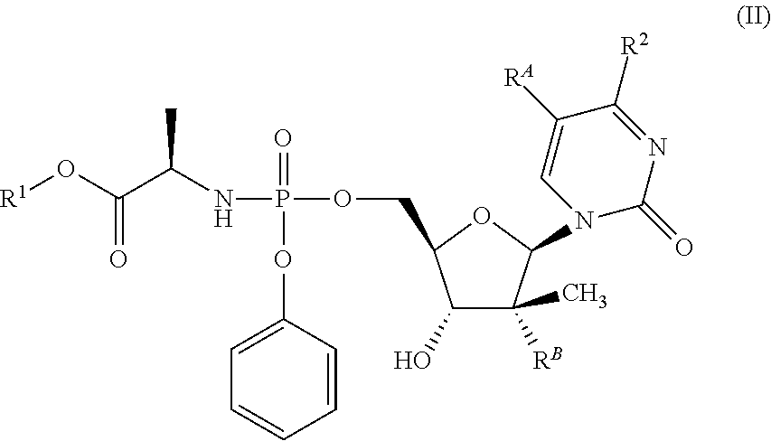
N(C(C(O[R1])=O)C)P(=O)(OC1=CC=CC=C1)OCC1C(O)C([RB])(C)C(N2C(=O)N=C([R2])C([RA])=C2)O1
